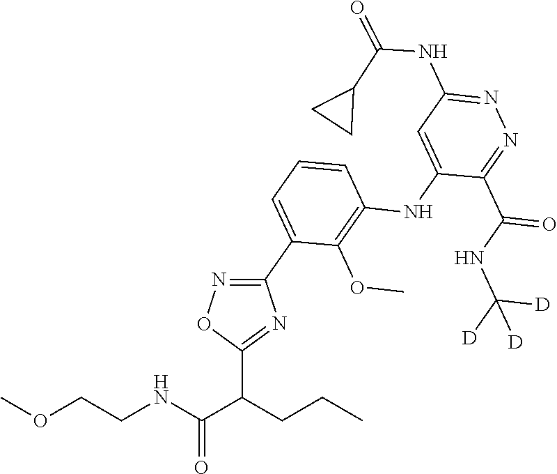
N1=C(C(NC([D])([D])[D])=O)C(NC2=C(OC)C(C3=NOC(C(CCC)C(NCCOC)=O)=N3)=CC=C2)=CC(NC(C2CC2)=O)=N1
